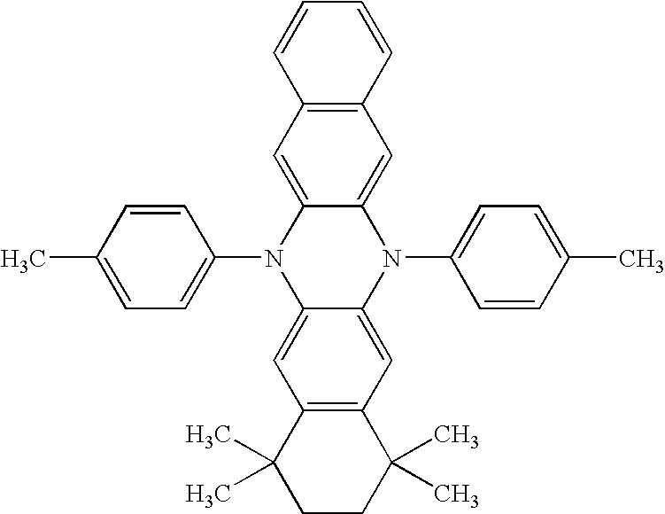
C1=CC(C)=CC=C1N1C2=CC3=C(C=C2N(C2=CC=C(C)C=C2)C2=CC4=C(C=C12)C=CC=C4)C(C)(C)CCC3(C)C
